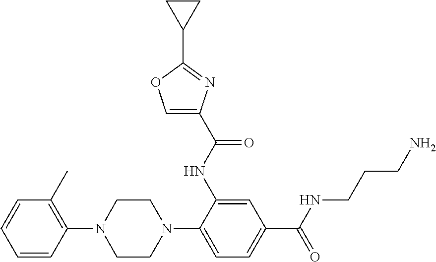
C1(N2CCN(C3=CC=C(C(=O)NCCCN)C=C3NC(=O)C3=COC(C4CC4)=N3)CC2)=C(C)C=CC=C1
